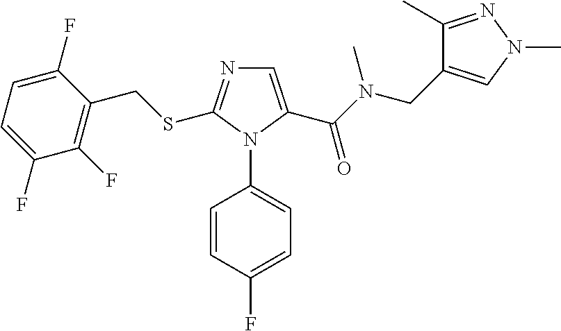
C1=C(C(N(CC2=CN(C)N=C2C)C)=O)N(C2=CC=C(F)C=C2)C(SCC2=C(F)C(F)=CC=C2F)=N1
